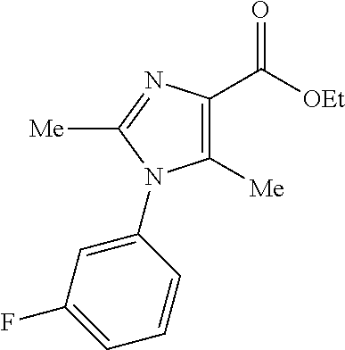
C1([Me])=C(C([OEt])=O)N=C([Me])N1C1=CC(F)=CC=C1
